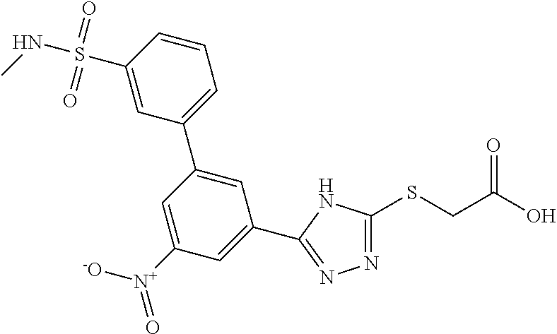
N1=C(SCC(O)=O)NC(C2=CC([N+]([-O])=O)=CC(C3=CC=CC(S(NC)(=O)=O)=C3)=C2)=N1
